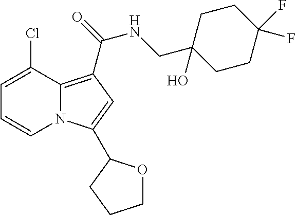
C1=C(Cl)C2=C(C(NCC3(O)CCC(F)(F)CC3)=O)C=C(C3OCCC3)N2C=C1
